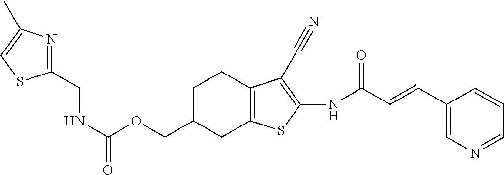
N(C(OCC1CC2=C(CC1)C(C#N)=C(NC(C=CC1=CN=CC=C1)=O)S2)=O)CC1=NC(C)=CS1
